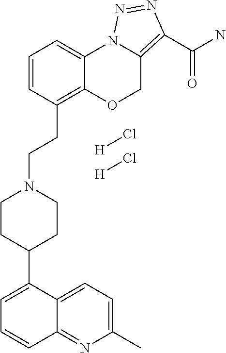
[H]Cl.[H]Cl.C1=CC(CCN2CCC(C3=CC=CC4=NC(C)=CC=C34)CC2)=C2C(=C1)N1C(=C(C(N)=O)N=N1)CO2
